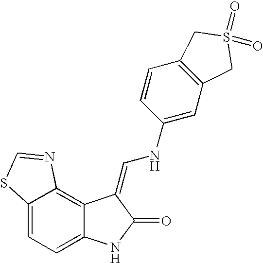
C12=CC=C3C(=C1N=CS2)C(=CNC1=CC2=C(C=C1)CS(=O)(=O)C2)C(=O)N3
